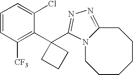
C1=CC([CF3])=C(C2(C3=NN=C4N3CCCCCC4)CCC2)C(Cl)=C1
